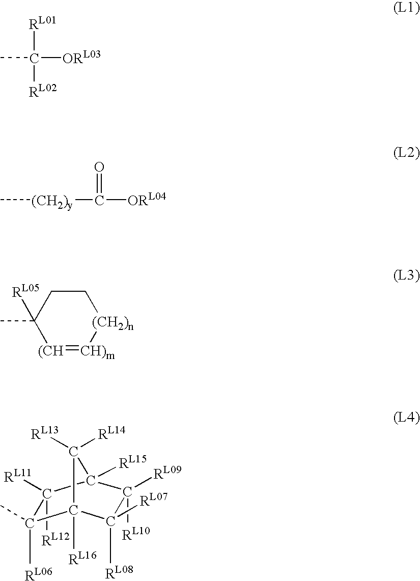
CC([RL01])([ORL03])[RL02].C[(CH2)y]C(=O)[ORL04].[(CH]1=[CH)m][(CH2)n]CCC1(C)[RL05].[RL12]C1([RL11])C([RL06])(C)C2([RL16])C([RL08])([RL07])C([RL10])([RL09])C1([RL15])C2([RL14])[RL13]
